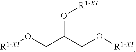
[R1-XI]OCC(CO[R1-XI])O[R1-XI]
